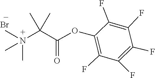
C(C(OC1=C(F)C(F)=C(F)C(F)=C1F)=O)(N(C)(C)C)(C)C.Br
